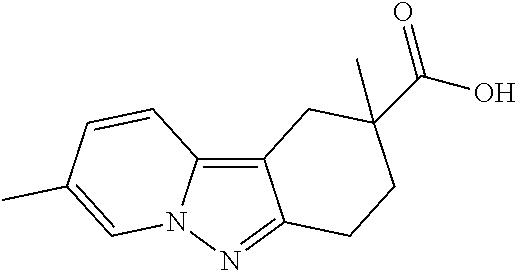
C12=C3N(N=C1CCC(C(O)=O)(C)C2)C=C(C)C=C3
